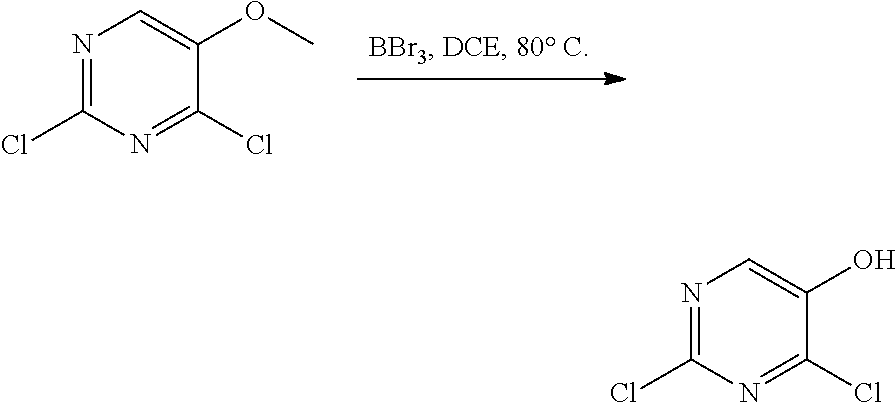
N1=C(Cl)N=C(Cl)C(OC)=C1.N1=C(Cl)N=C(Cl)C(O)=C1
